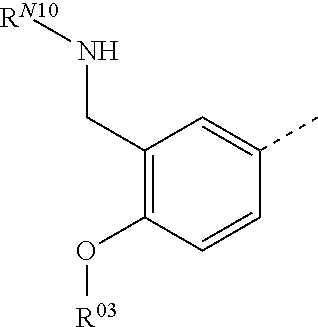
C1(CN[RN10])=C(O[R03])C=CC(C)=C1
